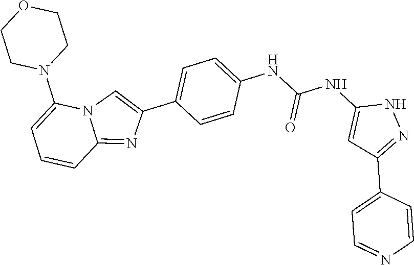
C1CN(C2=CC=CC3=NC(C4=CC=C(NC(NC5=CC(C6=CC=NC=C6)=NN5)=O)C=C4)=CN23)CCO1
